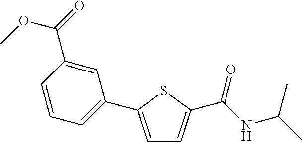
C1=C(C2=CC=CC(C(=O)OC)=C2)SC(C(NC(C)C)=O)=C1
